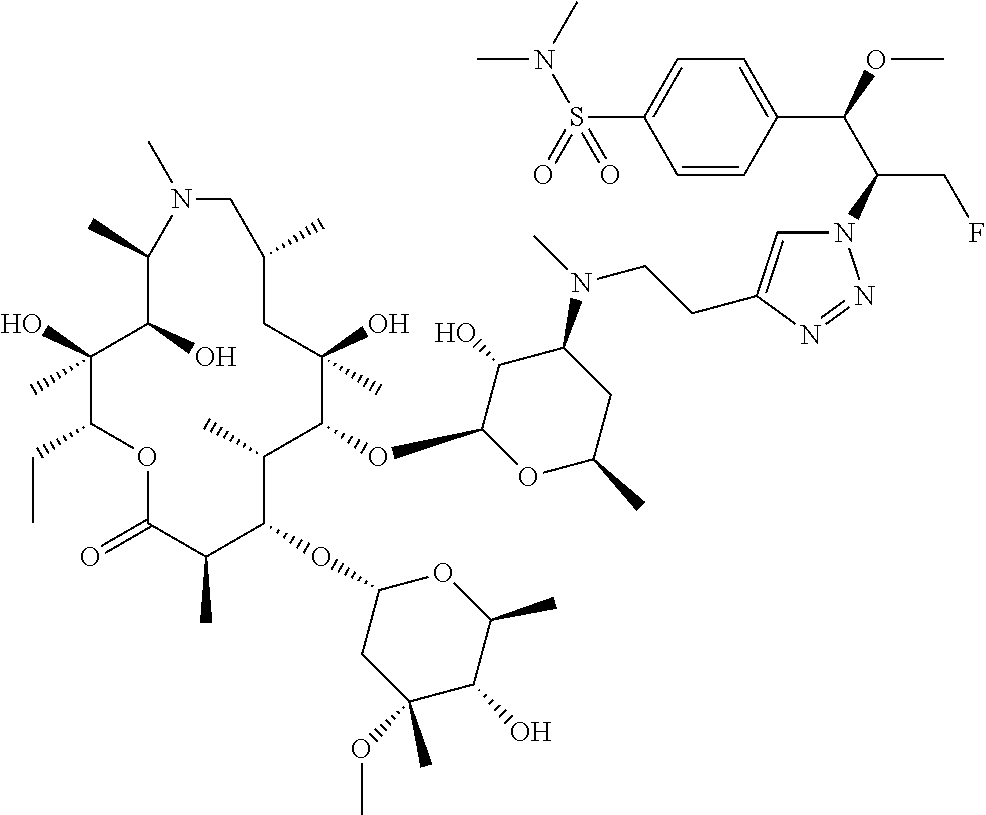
C1(O)(C)C(CC)OC(=O)C(C)C(OC2CC(OC)(C)C(O)C(C)O2)C(C)C(OC2OC(C)CC(N(C)CCC3=CN(C(C(OC)C4=CC=C(S(=O)(N(C)C)=O)C=C4)CF)N=N3)C2O)C(O)(C)CC(C)CN(C)C(C)C1O
